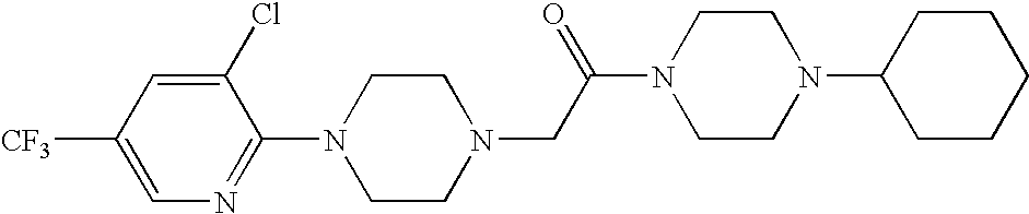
N1(CC(N2CCN(C3CCCCC3)CC2)=O)CCN(C2=NC=C([CF3])C=C2Cl)CC1
